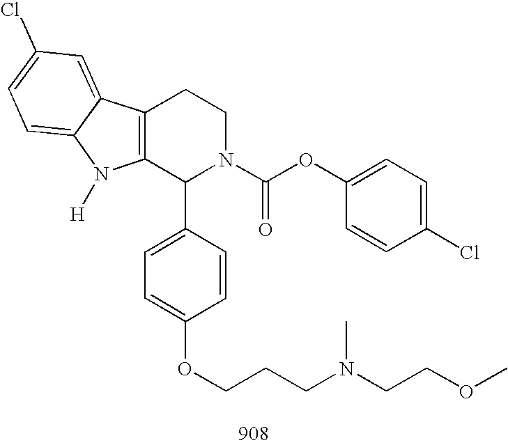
C12=C(C(C3=CC=C(OCCCN(CCOC)C)C=C3)N(C(OC3=CC=C(Cl)C=C3)=O)CC1)N([H])C1=CC=C(Cl)C=C21
